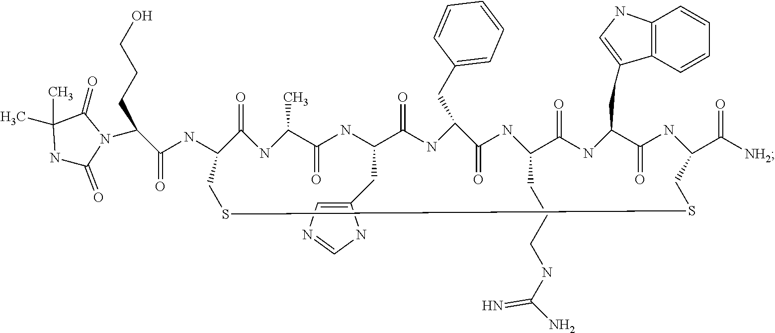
N1C(=O)N(C(C(NC2C(=O)NC(C)C(=O)NC(CC3=CN=CN3)C(=O)NC(CC3=CC=CC=C3)C(=O)NC(CCCNC(N)=N)C(=O)NC(CC3=CNC4=C3C=CC=C4)C(=O)NC(C([NH2])=O)CSSC2)=O)CCCO)C(=O)C1(C)C
